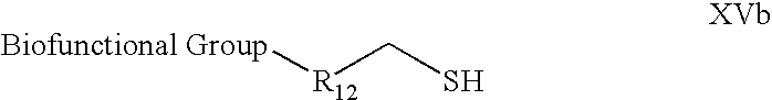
[Biofunctional Group][R12]CS
